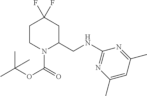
C1CN(C(=O)OC(C)(C)C)C(CNC2=NC(C)=CC(C)=N2)CC1(F)F
